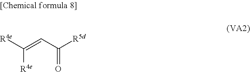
C(=CC([R5d])=O)([R4e])[R4e]
